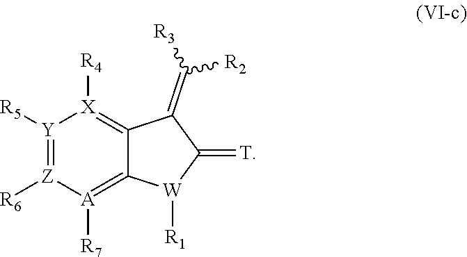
[R1][W]1C2=[A]([R7])[Z]([R6])=[Y]([R5])[X]([R4])=C2C(=C([R3])[R2])C1=[T]
